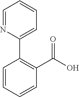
C1=CC=CC(C(=O)O)=C1C1=CC=CC=N1
